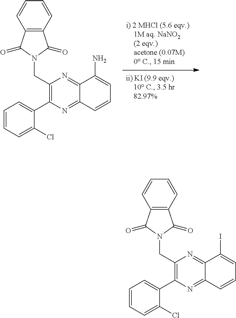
C12=NC(C3=CC=CC=C3Cl)=C(CN3C(=O)C4=C(C3=O)C=CC=C4)N=C1C(I)=CC=C2.C12=NC(C3=CC=CC=C3Cl)=C(CN3C(=O)C4=C(C3=O)C=CC=C4)N=C1C(N)=CC=C2
